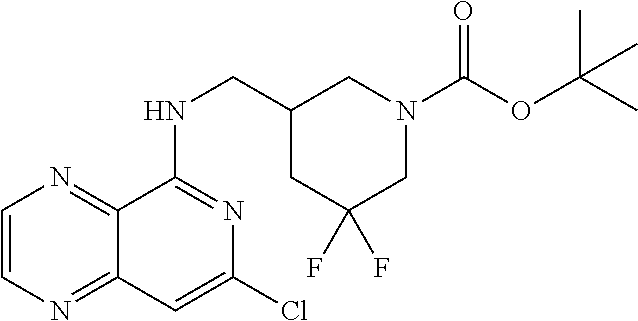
C1=CN=C2C(=N1)C(NCC1CC(F)(F)CN(C(OC(C)(C)C)=O)C1)=NC(Cl)=C2
